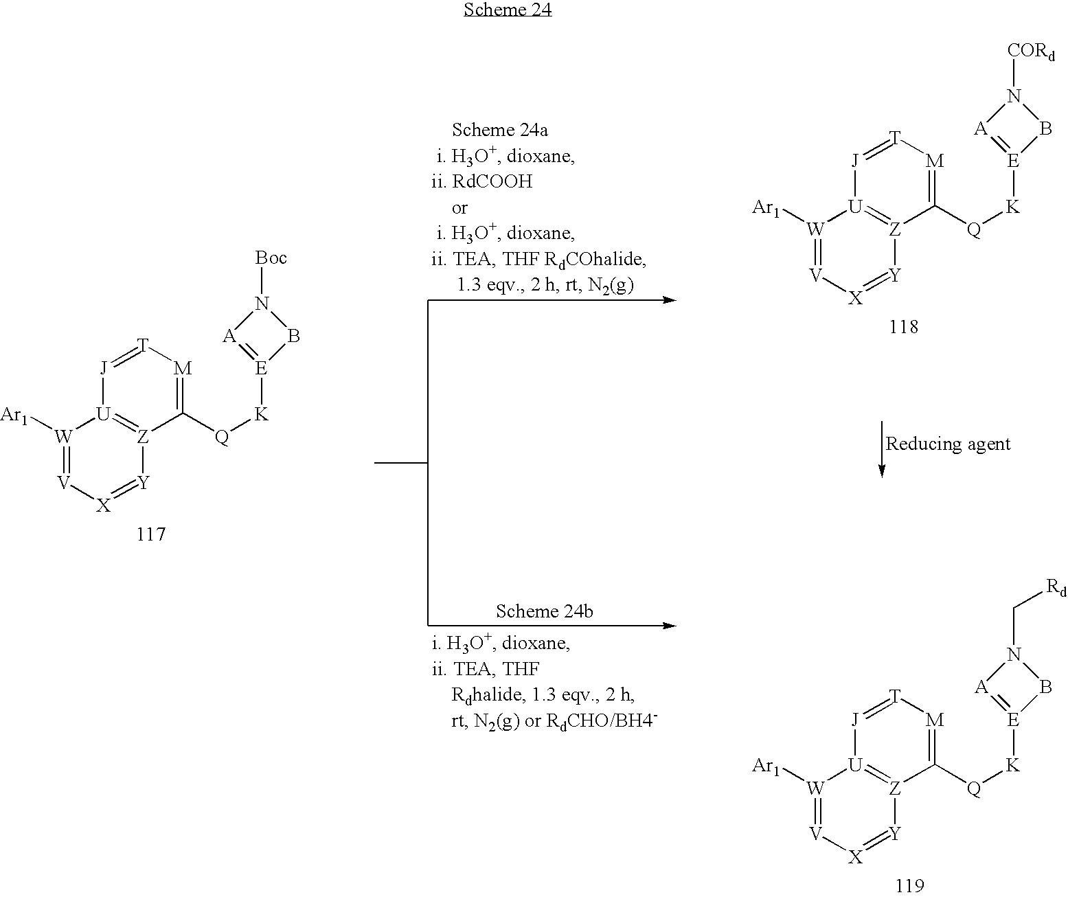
[W]1([Ar1])=[V][X]=[Y][Z]2=[U]1[J]=[T][M]=C2[Q][K][E]1=[A]N([CORd])B1.[W]1([Ar1])=[V][X]=[Y][Z]2=[U]1[J]=[T][M]=C2[Q][K][E]1=[A]N(C[Rd])B1.[W]1([Ar1])=[V][X]=[Y][Z]2=[U]1[J]=[T][M]=C2[Q][K][E]1=[A]N([Boc])B1
